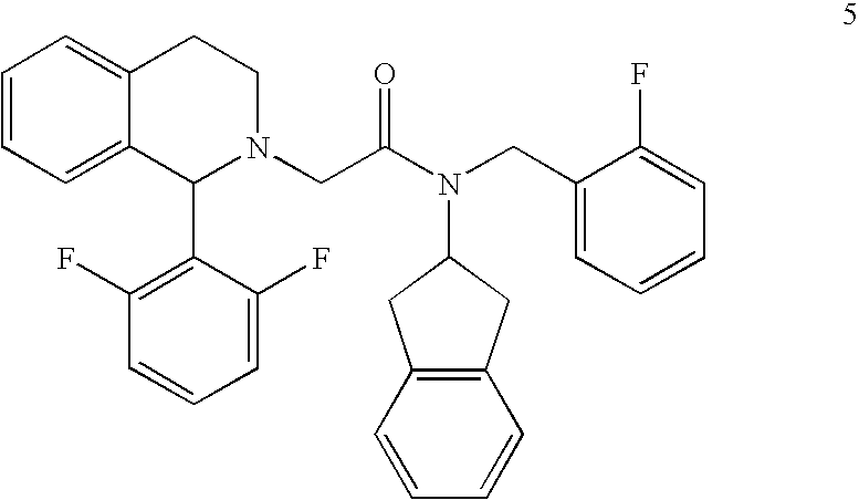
C1=CC=C2C(=C1)CCN(CC(=O)N(CC1=CC=CC=C1F)C1CC3=C(C1)C=CC=C3)C2C1=C(F)C=CC=C1F
